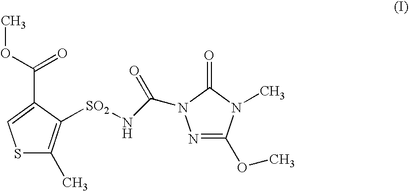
S1C(C)=C([SO2]NC(=O)N2N=C(OC)N(C)C2=O)C(C(OC)=O)=C1
